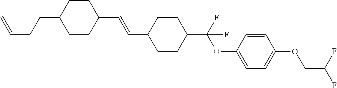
C1CC(C=CC2CCC(C(F)(OC3=CC=C(OC=C(F)F)C=C3)F)CC2)CCC1CCC=C
